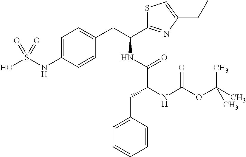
C1=C(NS(O)(=O)=O)C=CC(CC(NC(C(NC(OC(C)(C)C)=O)CC2=CC=CC=C2)=O)C2=NC(CC)=CS2)=C1
